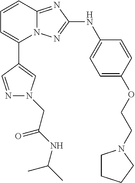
C1=CC2=NC(NC3=CC=C(OCCN4CCCC4)C=C3)=NN2C(C2=CN(CC(NC(C)C)=O)N=C2)=C1
